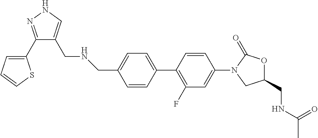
C1=CC(C2=C(F)C=C(N3CC(CNC(C)=O)OC3=O)C=C2)=CC=C1CNCC1=CNN=C1C1=CC=CS1
